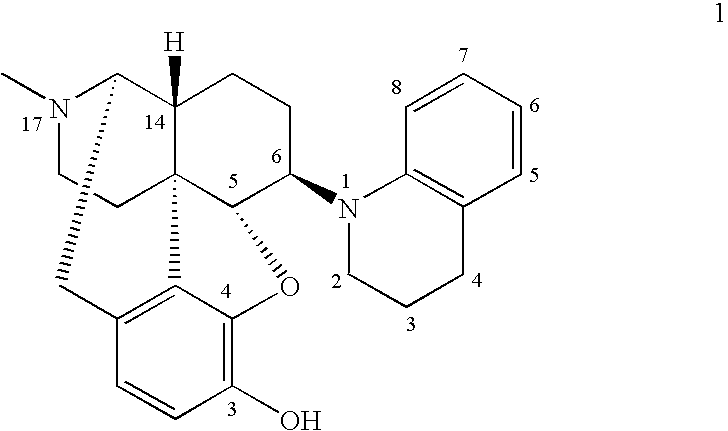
N1(C)CCC23C4([H])C1CC1=C2C(=C(O)C=C1)OC3C(N1C2=C(C=CC=C2)CCC1)CC4
